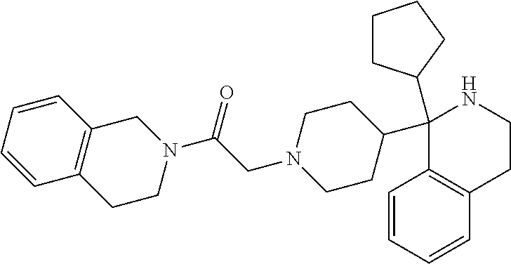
C1(C2CCN(CC(=O)N3CC4=C(CC3)C=CC=C4)CC2)(C2CCCC2)C2=C(CCN1)C=CC=C2
